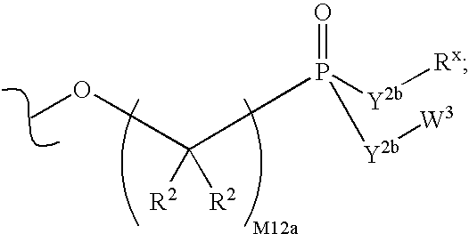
O(C)C(P([Y2b][Rx])(=O)[Y2b][W3])([R2])[R2]
